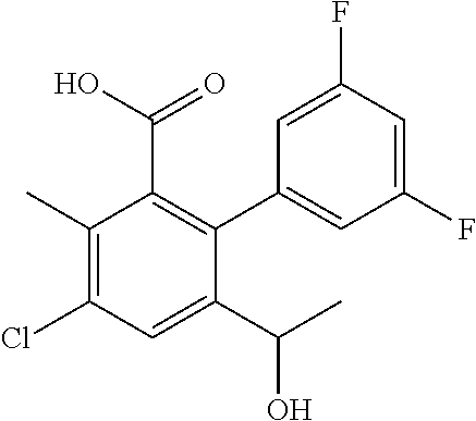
C1(C)=C(Cl)C=C(C(C)O)C(C2=CC(F)=CC(F)=C2)=C1C(=O)O
